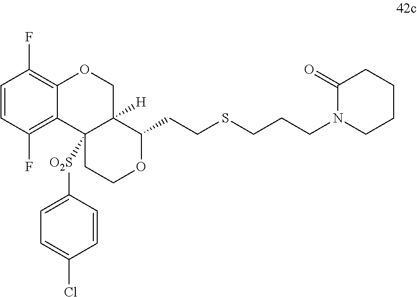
C1=CC(F)=C2C(=C1F)OCC1([H])C2([O2S]C2=CC=C(Cl)C=C2)CCOC1CCSCCCN1CCCCC1=O
